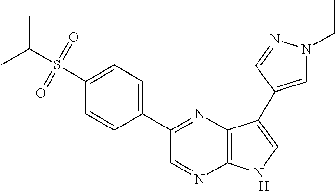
[H].C1(C2=NC3=C(N=C2)NC=C3C2=CN(CC)N=C2)=CC=C(S(C(C)C)(=O)=O)C=C1
